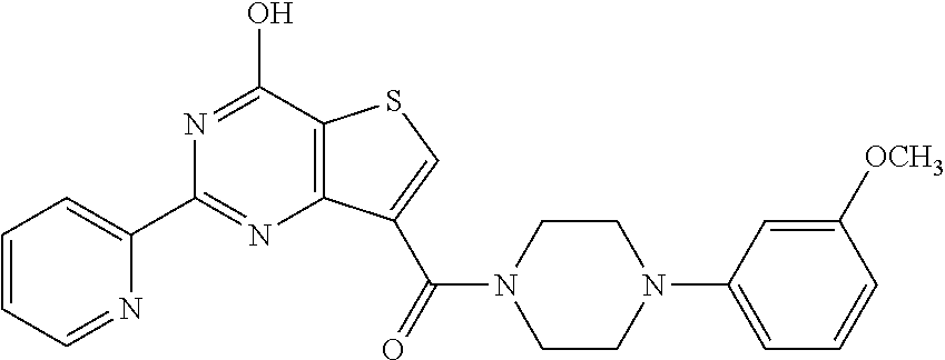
C12=C(C(O)=NC(C3=CC=CC=N3)=N1)SC=C2C(=O)N1CCN(C2=CC=CC([OCH3])=C2)CC1
